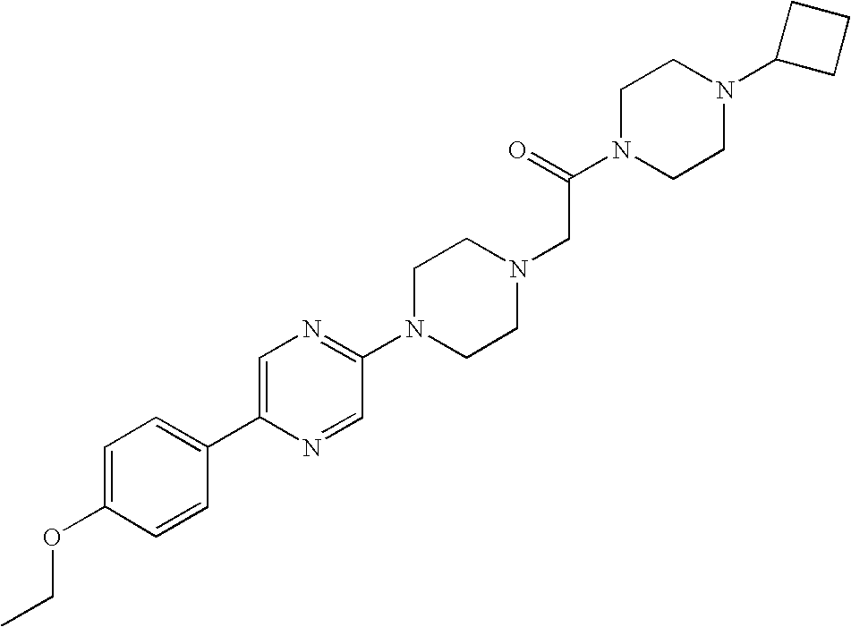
C1=C(OCC)C=CC(C2=CN=C(N3CCN(CC(N4CCN(C5CCC5)CC4)=O)CC3)C=N2)=C1
